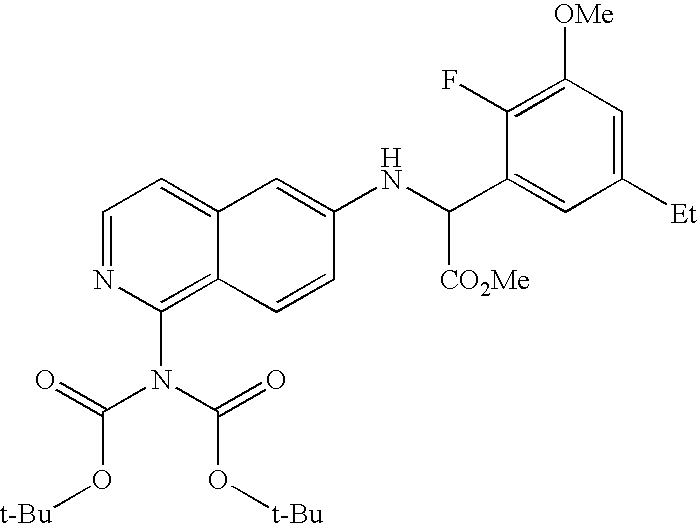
C1=NC(N(C(=O)O[t-Bu])C(=O)O[t-Bu])=C2C(=C1)C=C(NC(C1=CC([Et])=CC([OMe])=C1F)[CO2Me])C=C2
